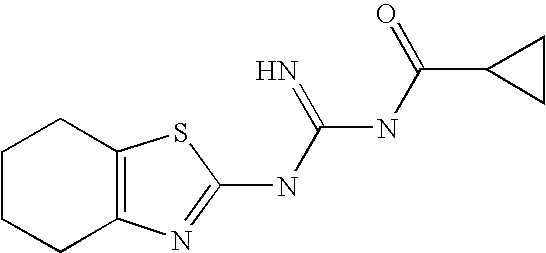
N(C(NC(C1CC1)=O)=N)C1=NC2=C(S1)CCCC2
